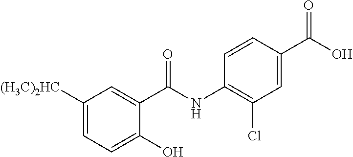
C1([(H3C)2HC])=CC=C(O)C(C(NC2=C(Cl)C=C(C(O)=O)C=C2)=O)=C1
